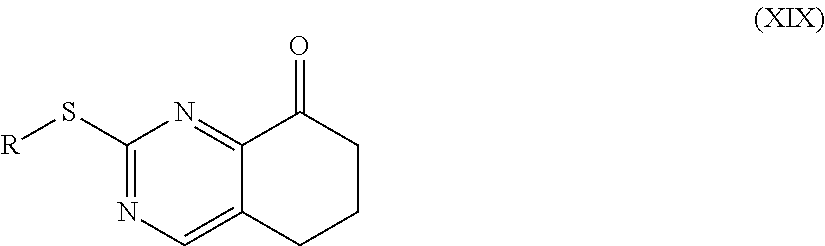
C1(S[R])=NC=C2C(=N1)C(=O)CCC2
